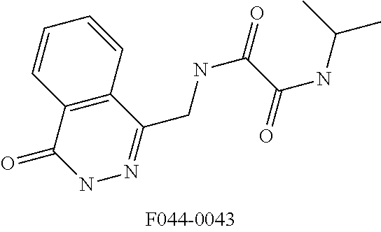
C12=C(C(=O)NN=C1CNC(=O)C(NC(C)C)=O)C=CC=C2
